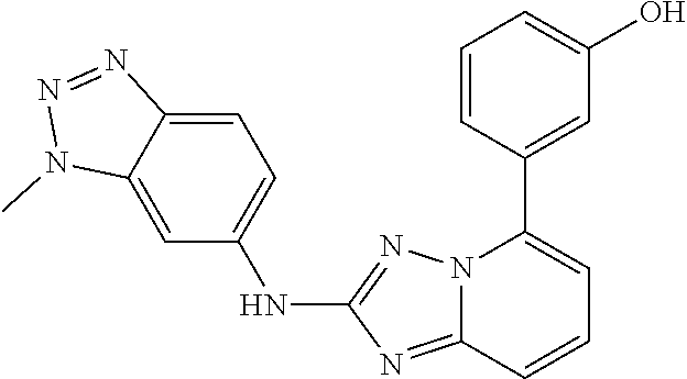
C1=C2C(=CC(NC3=NN4C(=N3)C=CC=C4C3=CC(O)=CC=C3)=C1)N(C)N=N2
